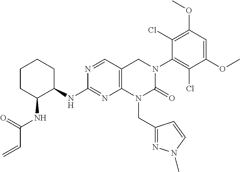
N(C1=NC2=C(C=N1)CN(C1=C(Cl)C(OC)=CC(OC)=C1Cl)C(=O)N2CC1=NN(C)C=C1)C1CCCCC1NC(C=C)=O
